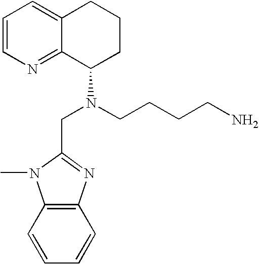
C1=CN=C2C(=C1)CCCC2N(CC1=NC2=C(N1C)C=CC=C2)CCCCN
